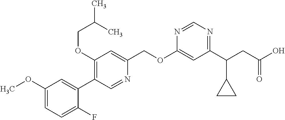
C1(OC)=CC=C(F)C(C2=C(OCC(C)C)C=C(COC3=CC(C(CC(O)=O)C4CC4)=NC=N3)N=C2)=C1
